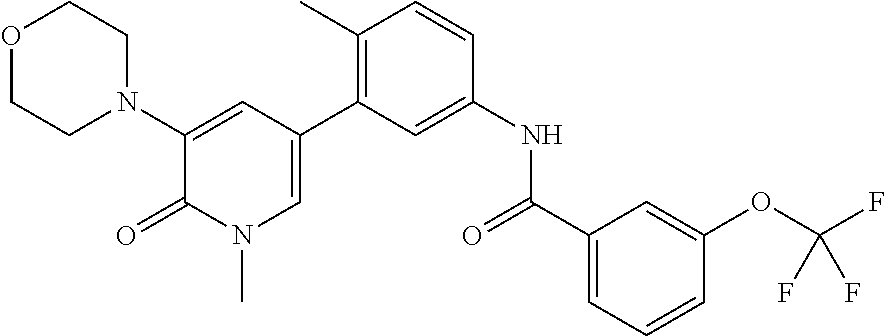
O1CCN(C2=CC(C3=C(C)C=CC(NC(C4=CC=CC(OC(F)(F)F)=C4)=O)=C3)=CN(C)C2=O)CC1
